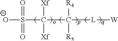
[O-]S(C(C([L][W])([R4])[R5])([Xf])[Xf])(=O)=O
